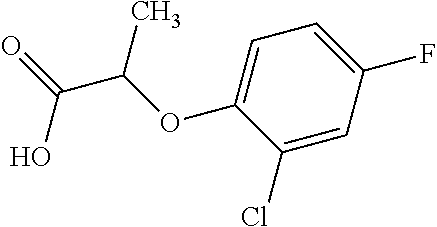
C1=C(OC(C(=O)O)C)C(Cl)=CC(F)=C1
